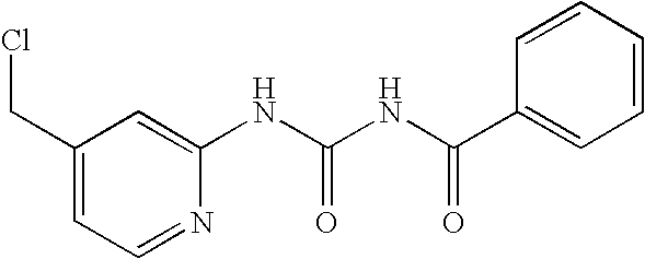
C1(CCl)=CC=NC(NC(NC(C2=CC=CC=C2)=O)=O)=C1
